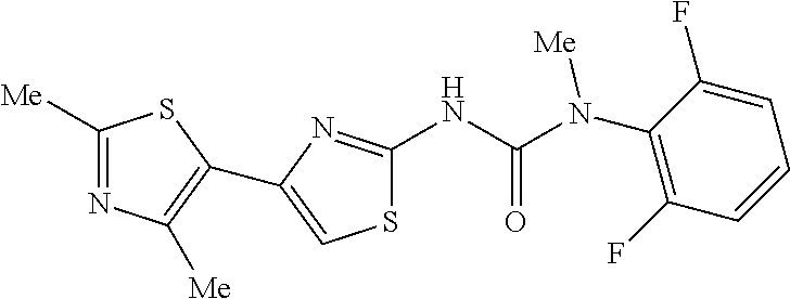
S1C(NC(N(C2=C(F)C=CC=C2F)[Me])=O)=NC(C2=C([Me])N=C([Me])S2)=C1
